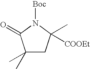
C1(C)(C)CC(C)([COOEt])N([Boc])C1=O
